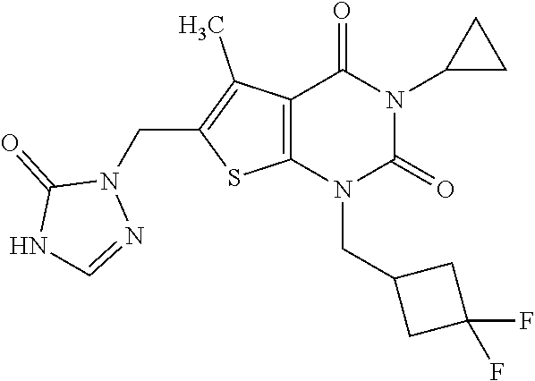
C12=C(N(CC3CC(F)(F)C3)C(=O)N(C3CC3)C1=O)SC(CN1C(=O)NC=N1)=C2C
